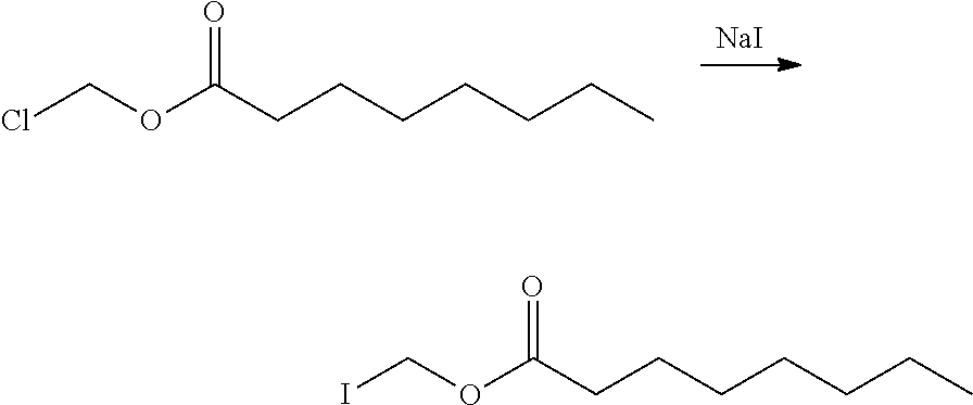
[NaI].C(CCCCCCC)(=O)OCCl.C(CCCCCCC)(=O)OCI
